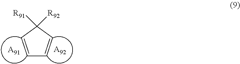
[A92].C1=CC([R91])([R92])C=C1.[A91]
